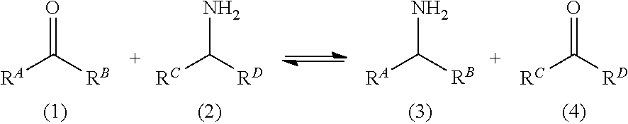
O=C([RB])[RA].NC([RD])[RC].NC([RB])[RA].O=C([RD])[RC]
